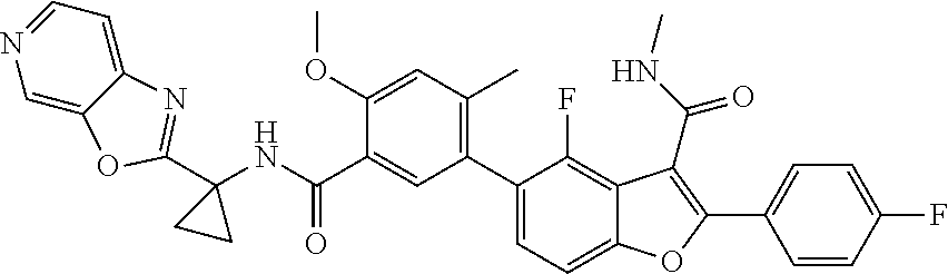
C1(C(NC2(C3=NC4=CC=NC=C4O3)CC2)=O)=CC(C2=CC=C3C(=C2F)C(C(=O)NC)=C(C2=CC=C(F)C=C2)O3)=C(C)C=C1OC
